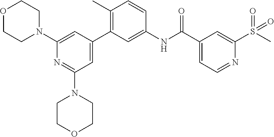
O1CCN(C2=CC(C3=C(C)C=CC(NC(C4=CC=NC(S(C)(=O)=O)=C4)=O)=C3)=CC(N3CCOCC3)=N2)CC1
